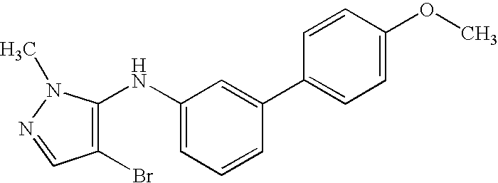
C1=CC=C(NC2=C(Br)C=NN2C)C=C1C1=CC=C(OC)C=C1
